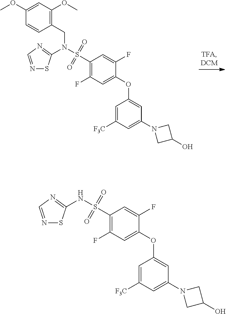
C1(CN(S(C2=C(F)C=C(OC3=CC(N4CC(O)C4)=CC([F3C])=C3)C(F)=C2)(=O)=O)C2=NC=NS2)=C(OC)C=C(OC)C=C1.N(S(C1=C(F)C=C(OC2=CC(N3CC(O)C3)=CC([F3C])=C2)C(F)=C1)(=O)=O)C1=NC=NS1
